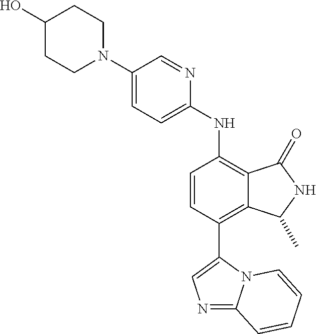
N1=C2N(C(C3=C4C(=C(NC5=CC=C(N6CCC(O)CC6)C=N5)C=C3)C(=O)NC4C)=C1)C=CC=C2
